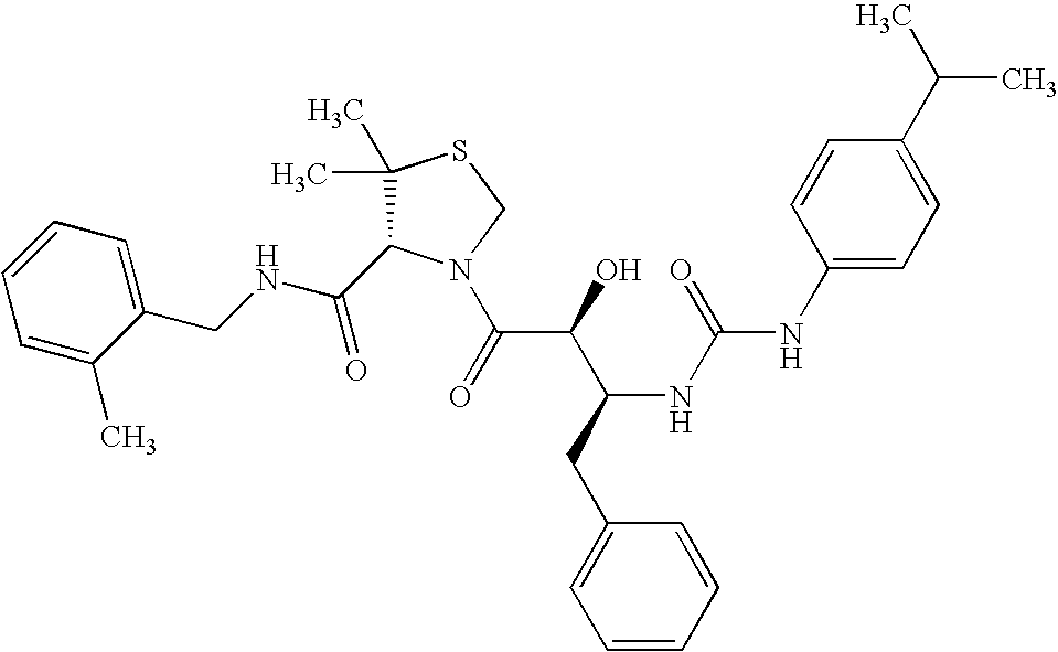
C(NCC1=CC=CC=C1C)(=O)C1C(C)(C)SCN1C(C(C(CC1=CC=CC=C1)NC(=O)NC1=CC=C(C(C)C)C=C1)O)=O
